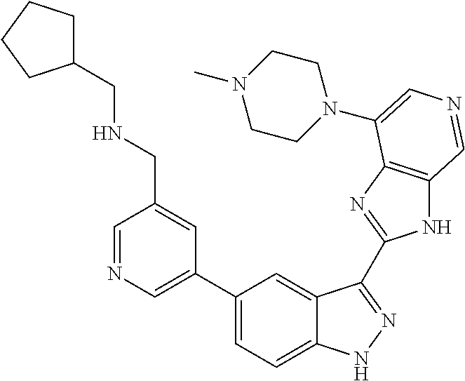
C1(C2=CN=CC(CNCC3CCCC3)=C2)=CC=C2C(=C1)C(C1=NC3=C(N1)C=NC=C3N1CCN(C)CC1)=NN2
